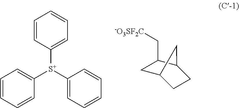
C1=CC([S+](C2=CC=CC=C2)C2=CC=CC=C2)=CC=C1.C1C2CCC(C1C[-O3SF2C])C2
